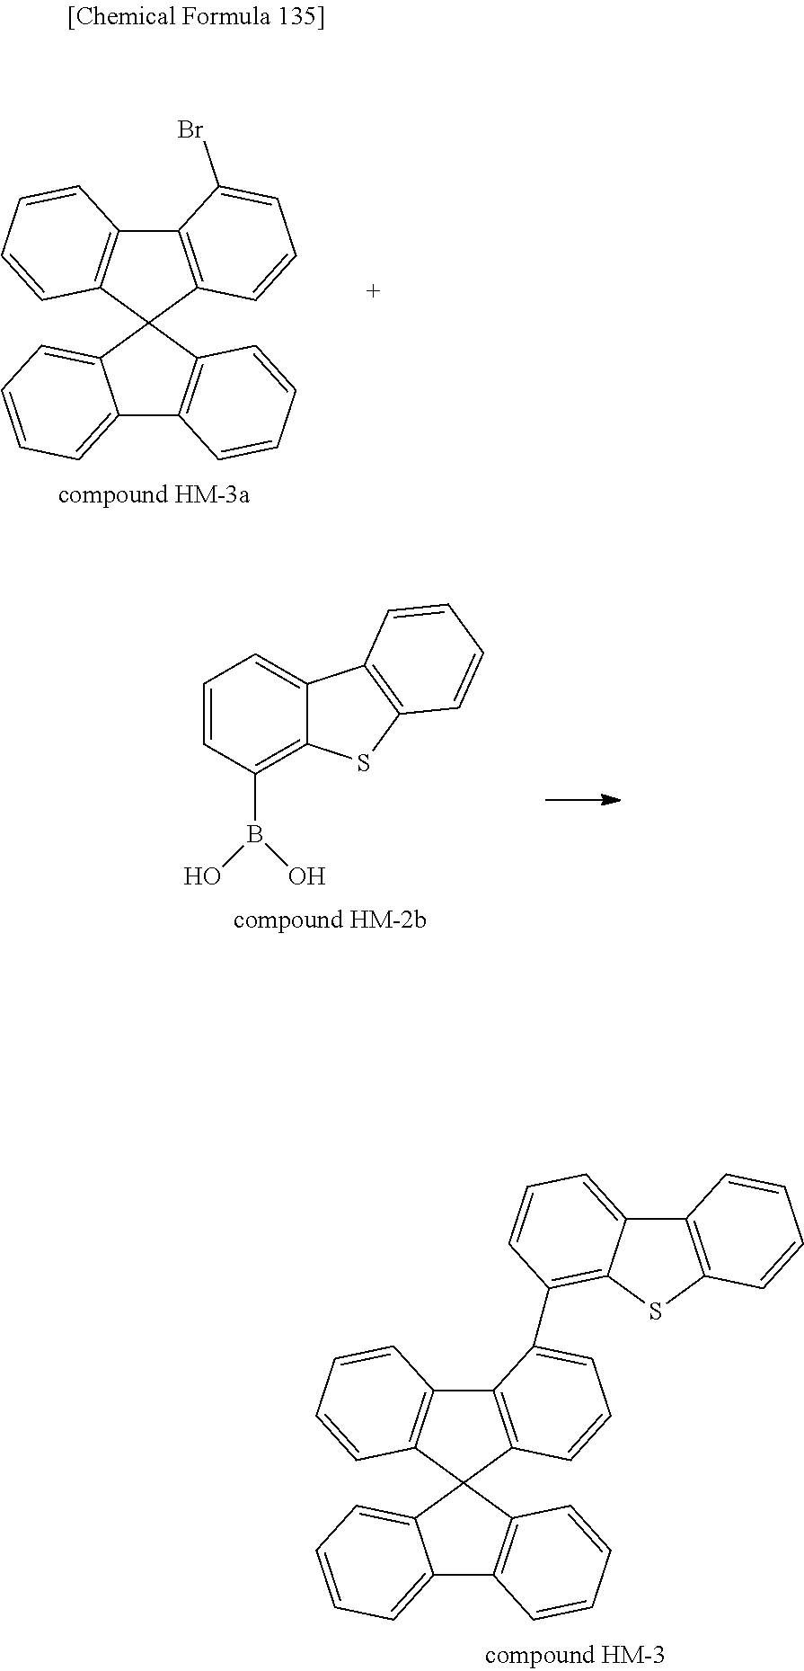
C12=C(C=CC=C1Br)C1(C3=C2C=CC=C3)C2=CC=CC=C2C2=C1C=CC=C2.C1=CC(B(O)O)=C2C(=C1)C1=C(S2)C=CC=C1.C12=C(C=CC=C1C1=C3C(=CC=C1)C1=C(C=CC=C1)S3)C1(C3=C2C=CC=C3)C2=CC=CC=C2C2=C1C=CC=C2
